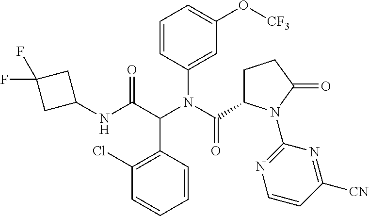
C1=CC(N(C(=O)C2CCC(=O)N2C2=NC=CC([CN])=N2)C(C(NC2CC(F)(F)C2)=O)C2=C(Cl)C=CC=C2)=CC(O[CF3])=C1
